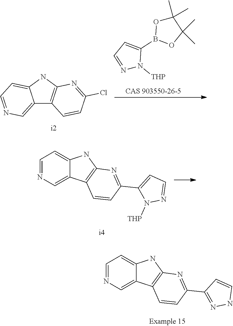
C12=CN=CC=C1NC1=C2C=CC(Cl)=N1.N1=CC=C(B2OC(C)(C)C(C)(C)O2)N1[THP].C1=NC=C2C(=C1)NC1=C2C=CC(C2=CC=NN2[THP])=N1.C1=NC=C2C(=C1)NC1=C2C=CC(C2=NNC=C2)=N1
